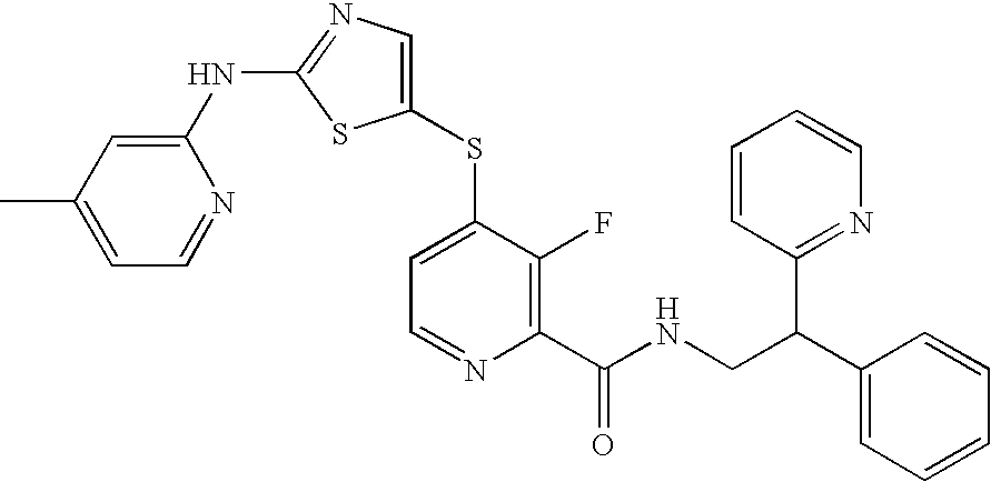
C1(NC2=NC=C(SC3=CC=NC(C(NCC(C4=CC=CC=C4)C4=NC=CC=C4)=O)=C3F)S2)=CC(C)=CC=N1
